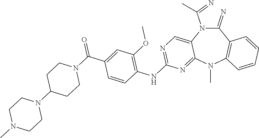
C1(=N)N(C(=N)C)C2=CN=C(NC3=C(OC)C=C(C(N4CCC(N5CCN(C)CC5)CC4)=O)C=C3)N=C2N(C)C2=C1C=CC=C2
